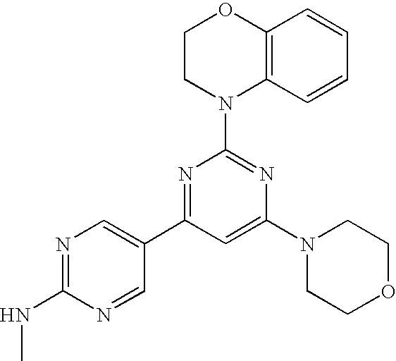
N1=C(NC)N=CC(C2=NC(N3C4=C(OCC3)C=CC=C4)=NC(N3CCOCC3)=C2)=C1
